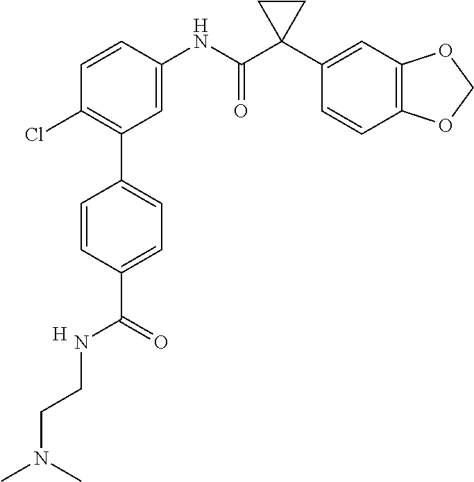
C1=C(NC(C2(C3=CC4=C(C=C3)OCO4)CC2)=O)C=CC(Cl)=C1C1=CC=C(C(=O)NCCN(C)C)C=C1.[H]
